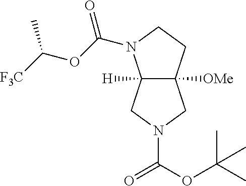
C12([OMe])C([H])(CN(C(OC(C)(C)C)=O)C1)N(C(OC([F3C])C)=O)CC2
